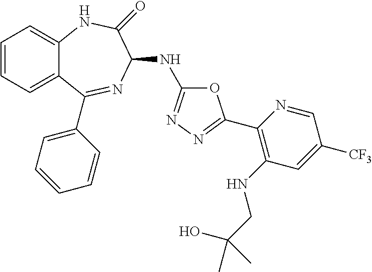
C1=CC=C2C(=C1)NC(=O)C(NC1=NN=C(C3=C(NCC(O)(C)C)C=C([CF3])C=N3)O1)N=C2C1=CC=CC=C1
